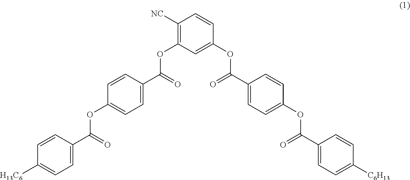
C1=C(C(=O)OC2=CC=C(C(OC3=C([NC])C=CC(OC(C4=CC=C(OC(C5=CC=C([C6H13])C=C5)=O)C=C4)=O)=C3)=O)C=C2)C=CC([H13C6])=C1
